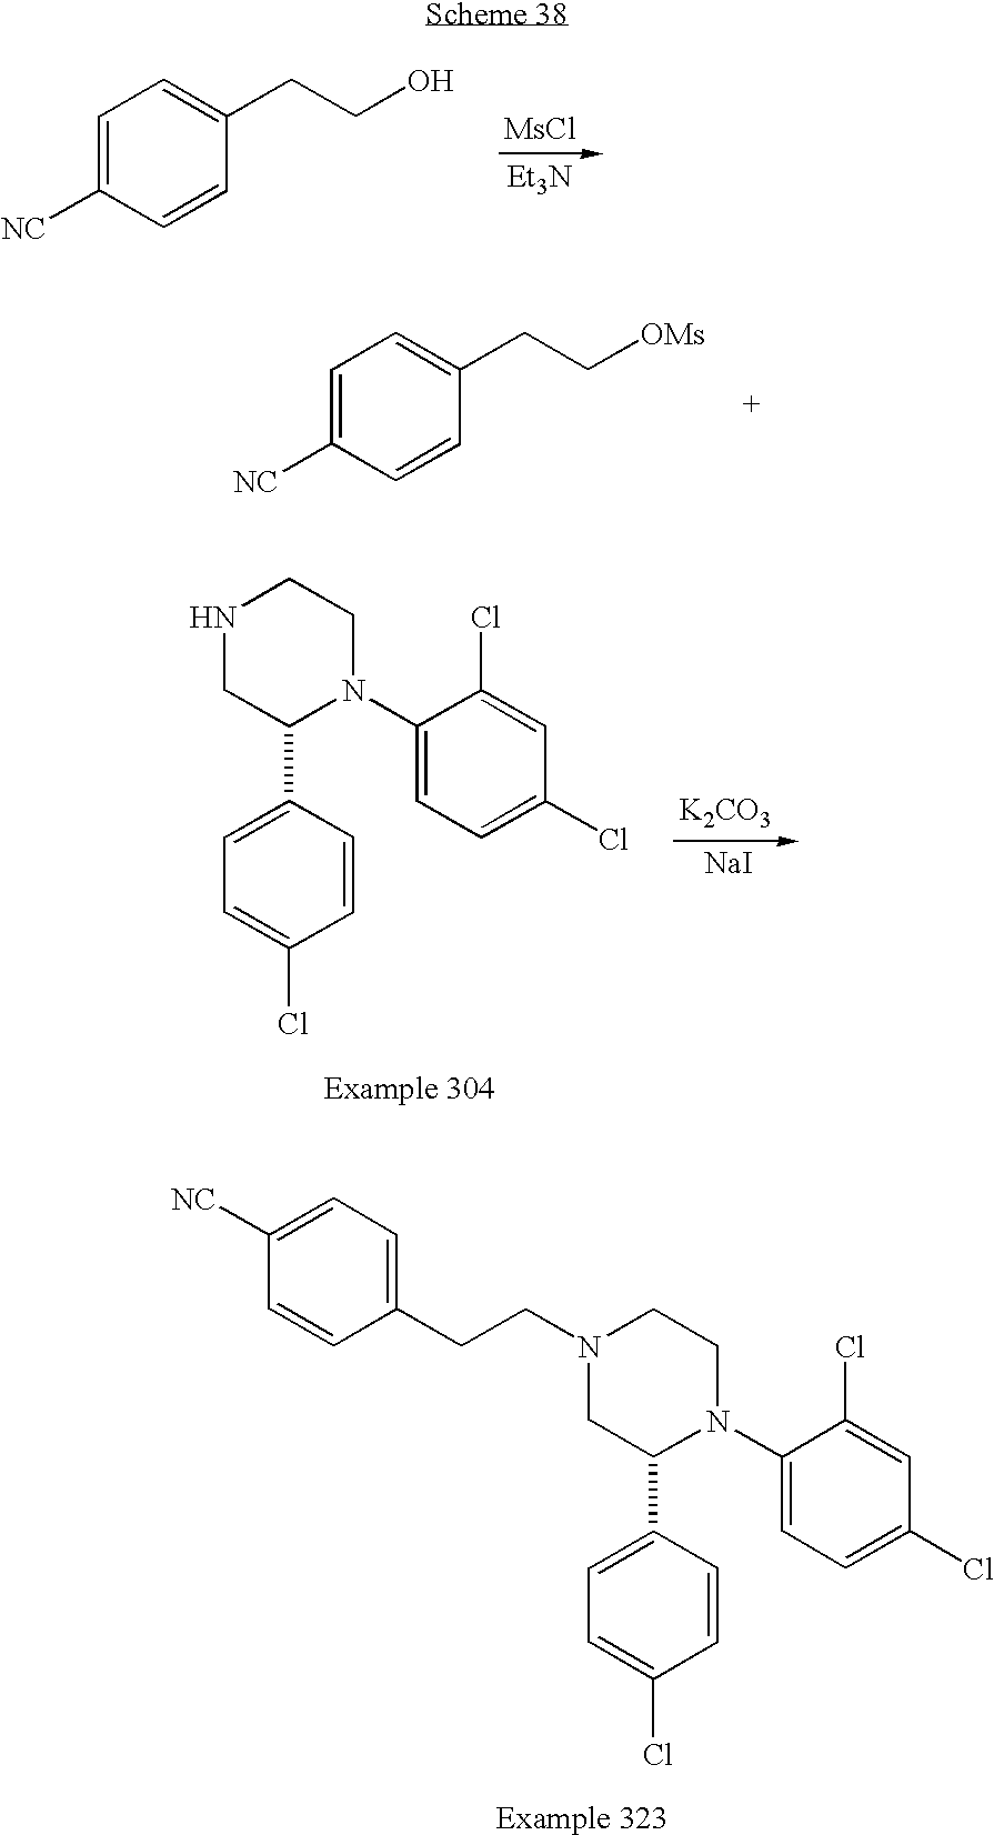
C1=C([NC])C=CC(CCO)=C1.[MsCl].[Et3N].C1=C([NC])C=CC(CC[OMs])=C1.C1=C(CCN2CC(C3=CC=C(Cl)C=C3)N(C3=CC=C(Cl)C=C3Cl)CC2)C=CC([NC])=C1.N1CC(C2=CC=C(Cl)C=C2)N(C2=CC=C(Cl)C=C2Cl)CC1.[K2CO3].[NaI]
